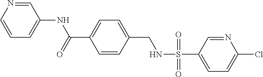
C1=NC=CC=C1NC(C1=CC=C(CNS(=O)(=O)C2=CC=C(Cl)N=C2)C=C1)=O
